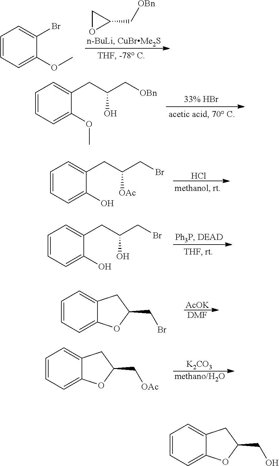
C1OC1C[OBn].C1=CC=C(OC)C(Br)=C1.C1=CC=C(OC)C(CC(C[OBn])O)=C1.Cl.C1=CC=C(O)C(CC(CBr)[OAc])=C1.C1=CC=C(O)C(CC(CBr)O)=C1.[AcOK].[DMF].C1=CC=C2C(=C1)CC(CBr)O2.[K2CO3].[methano/H2O].C1=CC=C2C(=C1)CC(C[OAc])O2.C1=CC=C2C(=C1)CC(CO)O2
